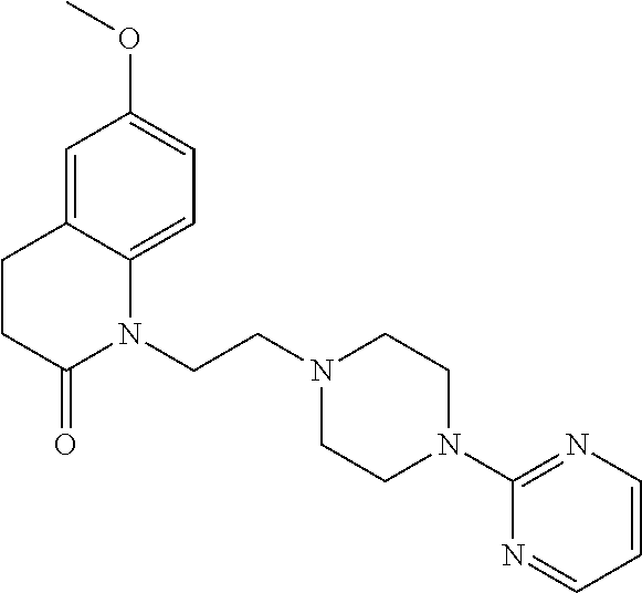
N1(CCN2CCN(C3=NC=CC=N3)CC2)C2=CC=C(OC)C=C2CCC1=O
